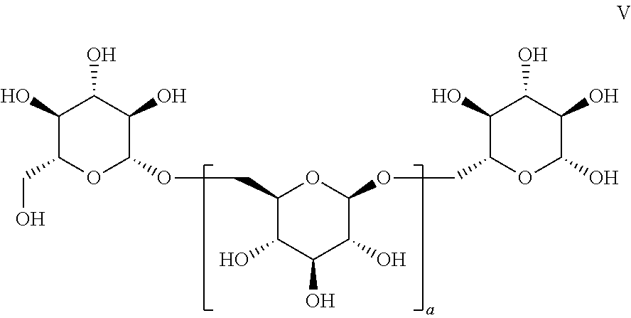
C1(O)C(CO)OC(OCC2C(O)C(O)C(O)C(OCC3C(O)C(O)C(O)C(O)O3)O2)C(O)C1O
